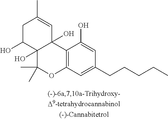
C12=C(C=C(CCCCC)C=C1O)OC(C)(C)C1(O)C2(O)C=C(C)CC1O
